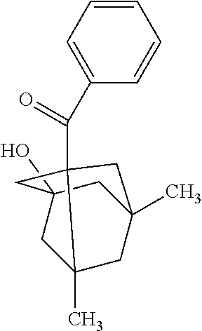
C12(C)CC3(C)CC(O)(C1)CC2(C(=O)C1=CC=CC=C1)C3
